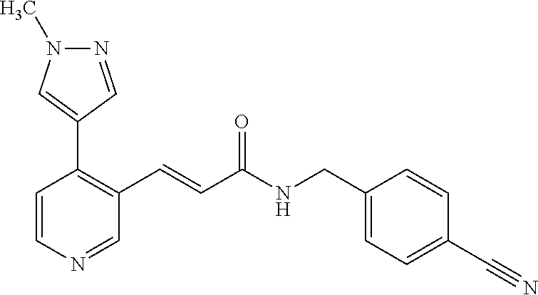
N1=CC(C2=C(C=CC(NCC3=CC=C(C#N)C=C3)=O)C=NC=C2)=CN1C
